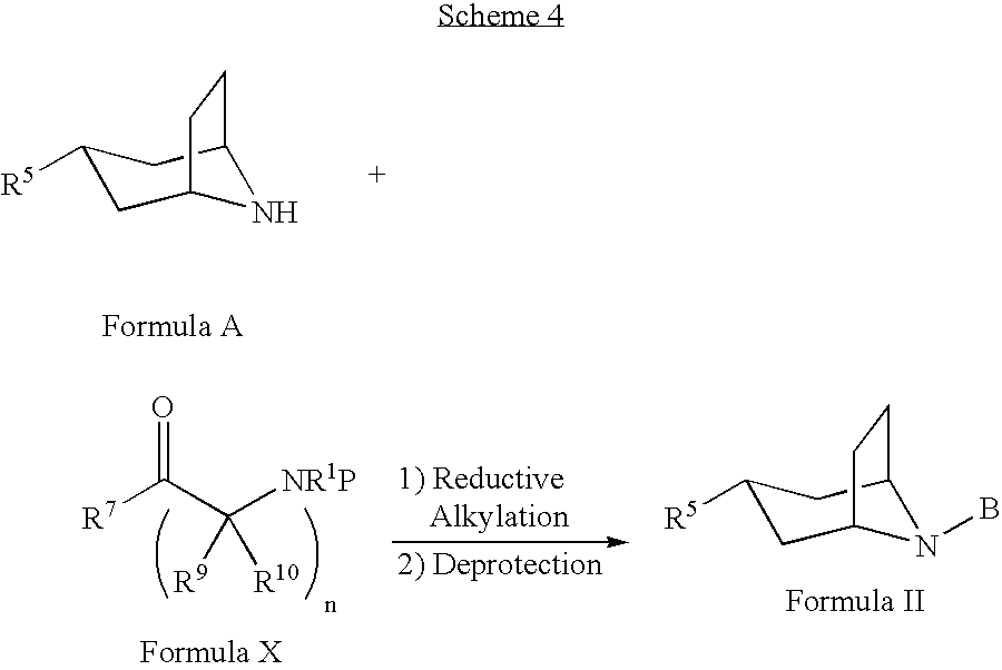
C1([R5])CC2NC(C1)CC2.C1([R5])CC2N(B)C(C1)CC2.[R7]C(C([NR1P])([R9])[R10])=O
